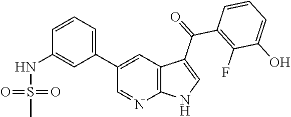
C1(C2=CC=CC(NS(=O)(=O)C)=C2)=CC2=C(N=C1)NC=C2C(C1=C(F)C(O)=CC=C1)=O
